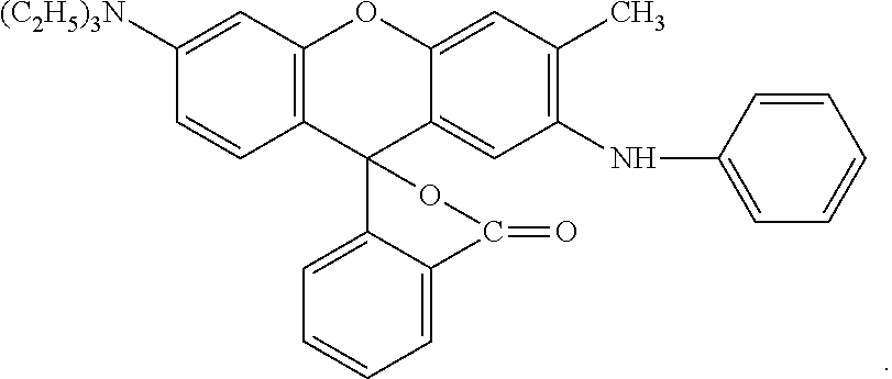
C1([(C2H5)3N])=CC2=C(C=C1)C1(C3=CC(NC4=CC=CC=C4)=C(C)C=C3O2)C2=CC=CC=C2C(=O)O1
